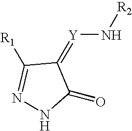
C1([R1])=NNC(=O)C1=[Y]N[R2]
